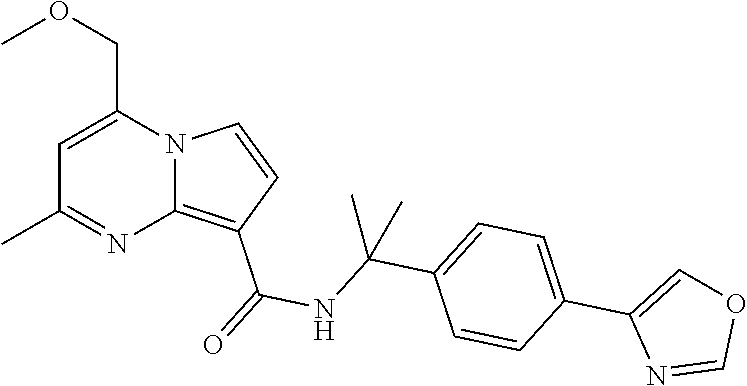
C1=C(COC)N2C(=C(C(=O)NC(C3=CC=C(C4=COC=N4)C=C3)(C)C)C=C2)N=C1C
